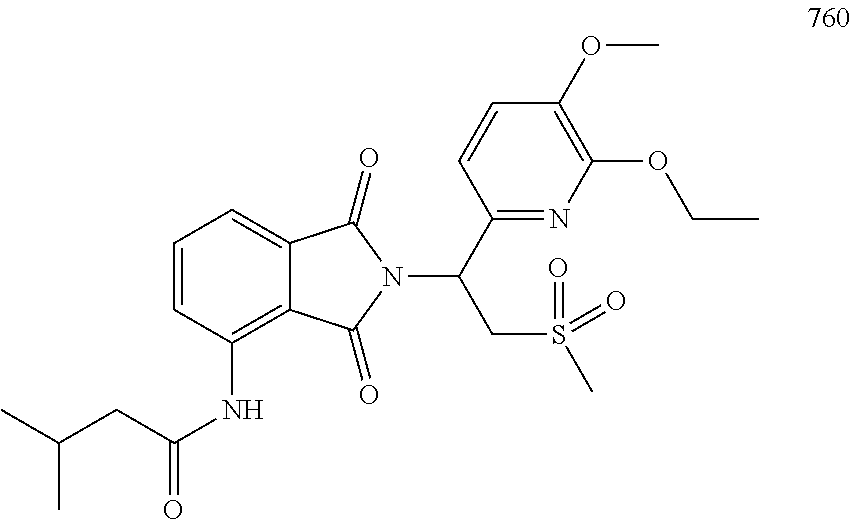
C1=CC(NC(=O)CC(C)C)=C2C(=C1)C(=O)N(C(C1=NC(OCC)=C(OC)C=C1)CS(C)(=O)=O)C2=O
